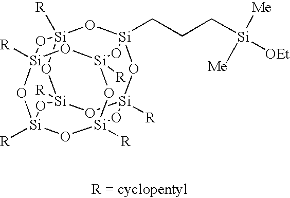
[R][Si]12O[Si]3(CCC[Si]([OEt])([Me])[Me])O[Si]4([R])O[Si]([R])(O1)O[Si]1([R])O[Si]([R])(O[Si]([R])(O[Si]([R])(O1)O2)O3)O4
